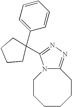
C1CCCCCC2=NN=C(C3(C4=CC=CC=C4)CCCC3)N12
